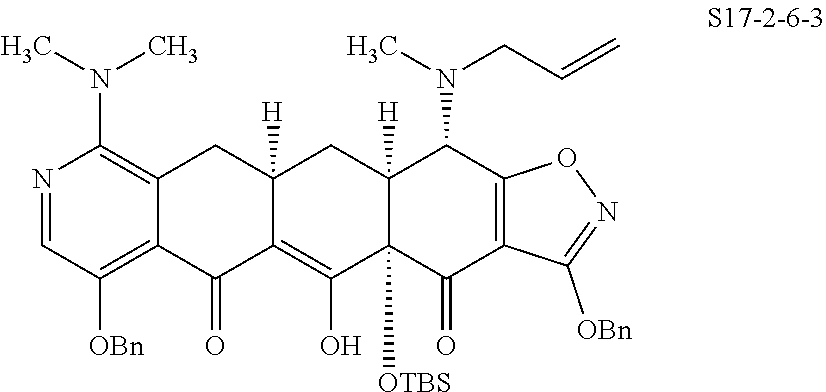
N1=CC([OBn])=C2C(=C1N(C)C)CC1([H])C(=C(O)C3([OTBS])C([H])(C1)C(N(C)CC=C)C1=C(C3=O)C([OBn])=NO1)C2=O
